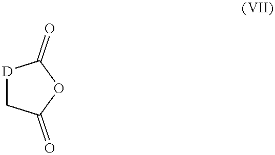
[D]1CC(=O)OC1=O
